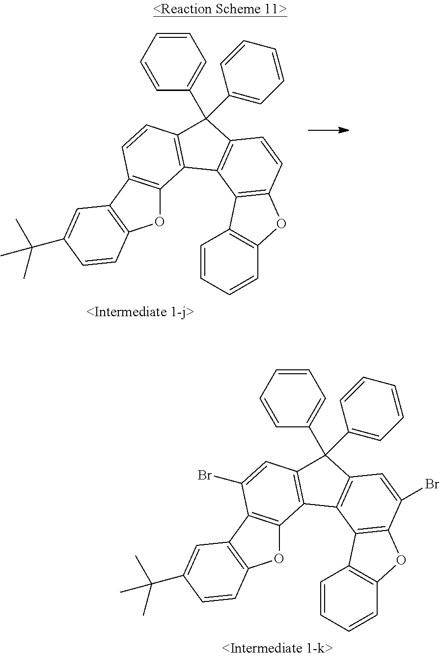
C1(C2(C3=CC=CC=C3)C3=C(C4=C(C5=C(O4)C=CC(C(C)(C)C)=C5)C(Br)=C3)C3=C2C=C(Br)C2=C3C3=C(O2)C=CC=C3)=CC=CC=C1.C1(C2(C3=CC=CC=C3)C3=C(C4=C(C5=C(O4)C=CC(C(C)(C)C)=C5)C=C3)C3=C2C=CC2=C3C3=C(O2)C=CC=C3)=CC=CC=C1
